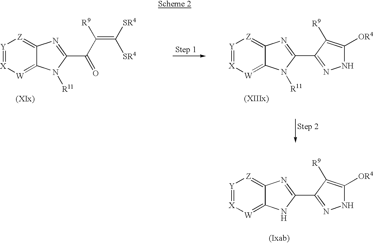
[Y]1=[X][W]=C2C(=[Z]1)N=C(C(C(=C([SR4])[SR4])[R9])=O)N2[R11].[Y]1=[X][W]=C2C(=[Z]1)N=C(C1=NNC([OR4])=C1[R9])N2[R11].[Y]1=[X][W]=C2C(=[Z]1)N=C(C1=NNC([OR4])=C1[R9])N2
